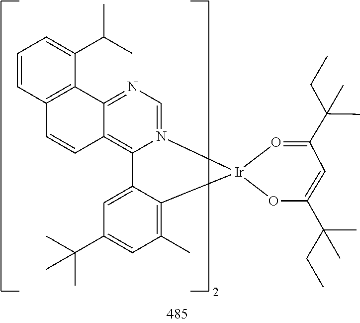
C1=CC2=C(C(C(C)C)=C1)C1=NC=N3C(=C1C=C2)C1=CC(C(C)(C)C)=CC(C)=C1[Ir]31OC(C(CC)(C)C)=CC(C(CC)(C)C)=O1
